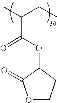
CC(CC)C(OC1C(=O)OCC1)=O
